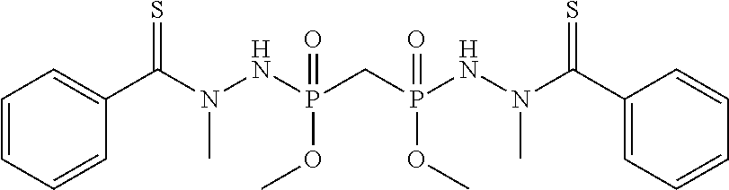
C1=CC=CC(C(N(NP(=O)(OC)CP(=O)(OC)NN(C(C2=CC=CC=C2)=S)C)C)=S)=C1
